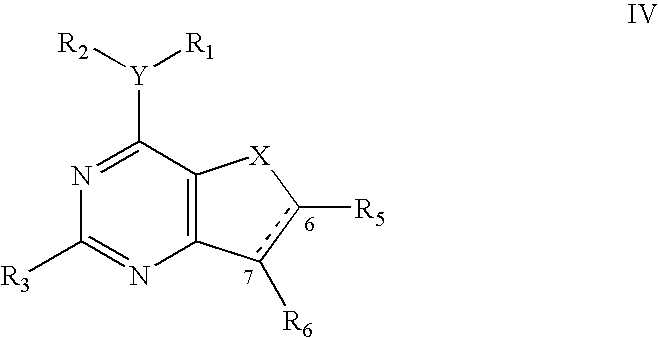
N1=C([Y]([R2])[R1])C2=C(N=C1[R3])c([R6])c([R5])[X]2
